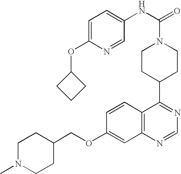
C1(OCC2CCN(C)CC2)=CC2=C(C=C1)C(C1CCN(C(=O)NC3=CC=C(OC4CCC4)N=C3)CC1)=NC=N2
